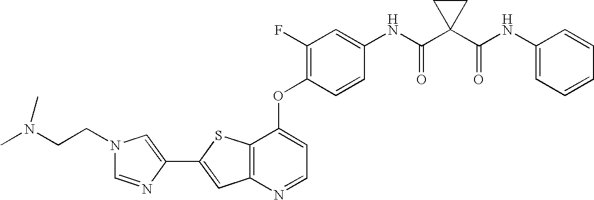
C12=C(SC(C3=CN(CCN(C)C)C=N3)=C1)C(OC1=C(F)C=C(NC(C3(C(NC4=CC=CC=C4)=O)CC3)=O)C=C1)=CC=N2
